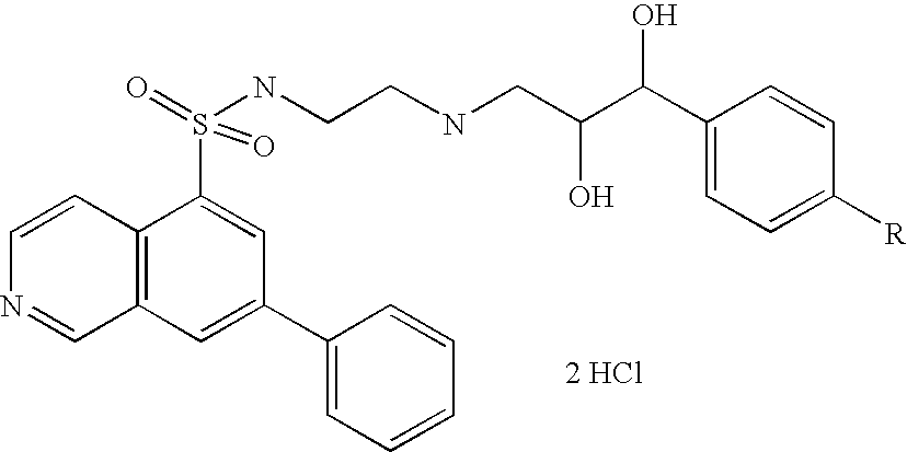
C1=CC2=C(C=N1)C=C(C1=CC=CC=C1)C=C2S(=O)(NCCNCC(C(C1=CC=C([R])C=C1)O)O)=O.[2 HCl]
